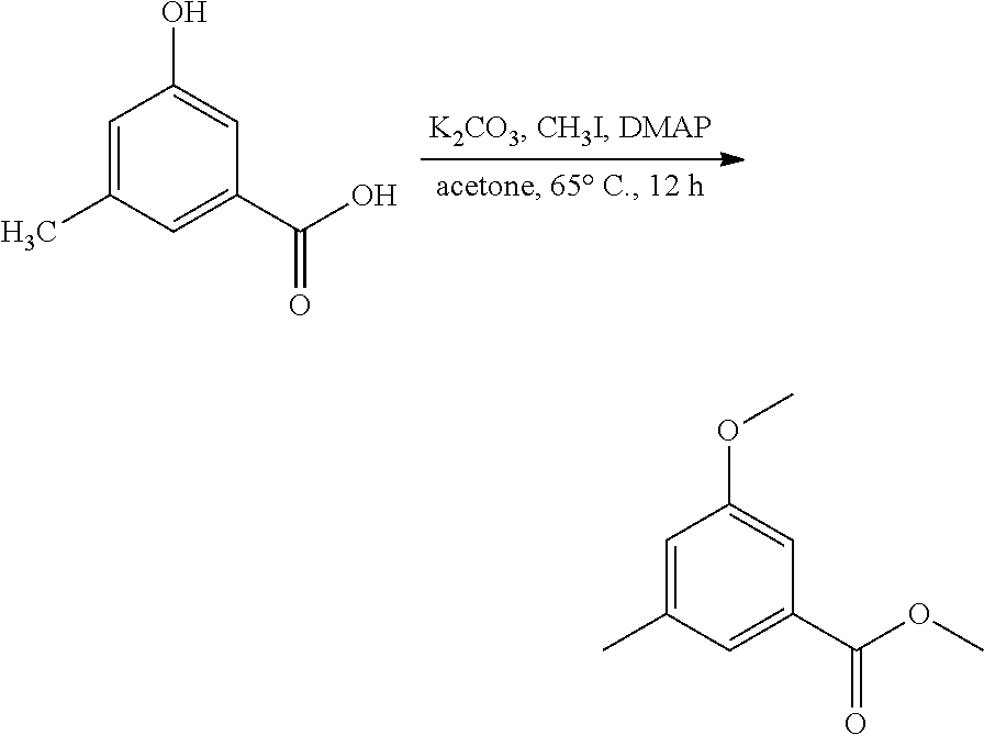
C1=C(C)C=C(C(O)=O)C=C1O.C1=C(C)C=C(C(OC)=O)C=C1OC
